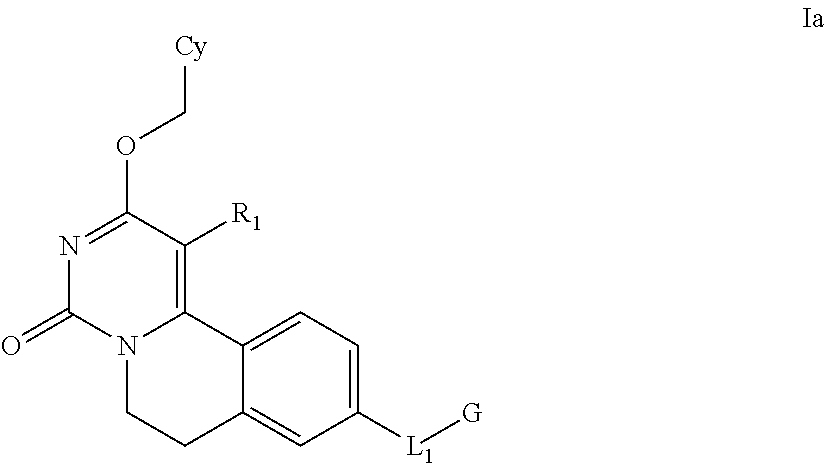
N12CCC3=CC([L1][G])=CC=C3C1=C([R1])C(OC[Cy])=NC2=O
